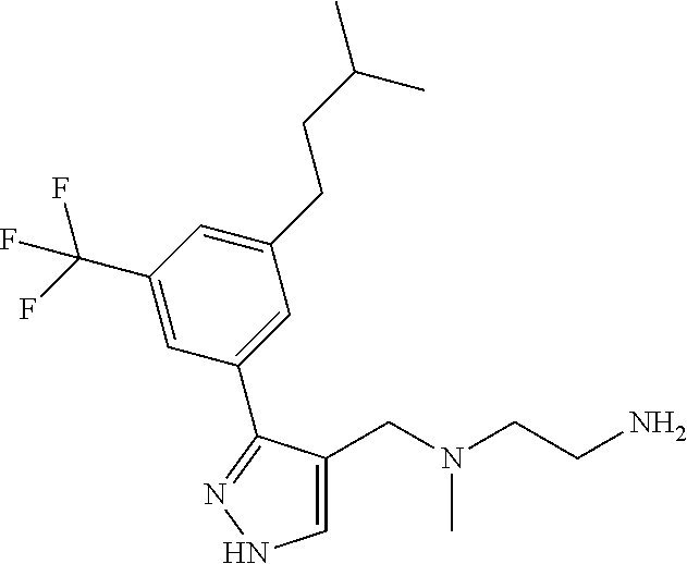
C1(CN(CCN)C)=CNN=C1C1=CC(CCC(C)C)=CC(C(F)(F)F)=C1
